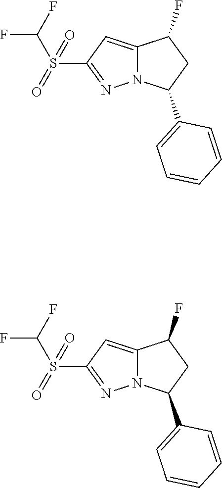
C12=CC(S(C(F)F)(=O)=O)=NN1C(C1=CC=CC=C1)CC2F.C12=CC(S(C(F)F)(=O)=O)=NN1C(C1=CC=CC=C1)CC2F
